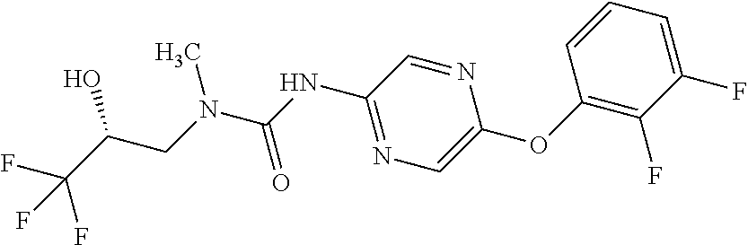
C(C(O)CN(C(NC1=NC=C(OC2=C(F)C(F)=CC=C2)N=C1)=O)C)(F)(F)F
